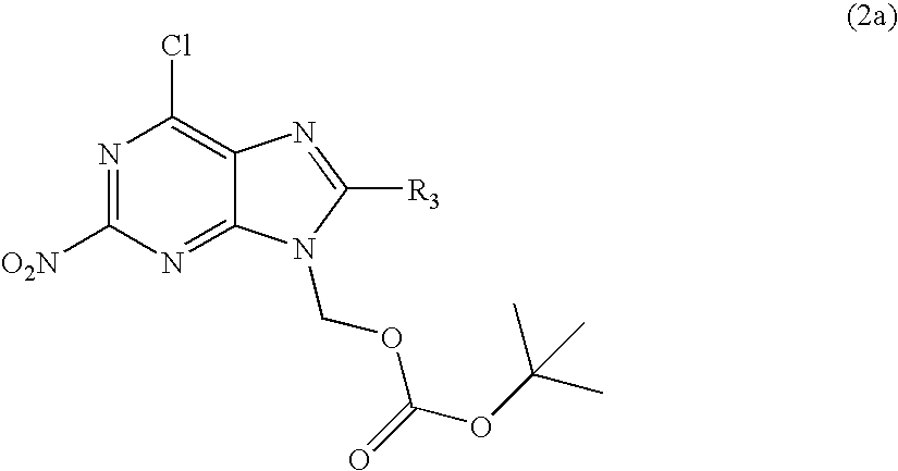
N1=C([O2N])N=C2C(=C1Cl)N=C([R3])N2COC(OC(C)(C)C)=O
